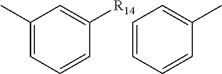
C1(C)=CC=CC([R14])=C1.C1=CC=CC(C)=C1
